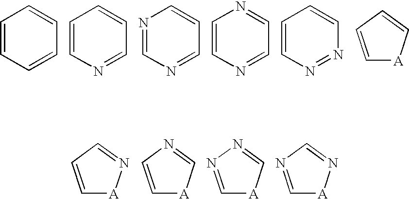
C1=CC=CC=C1.C1=CN=CC=C1.N1=CN=CC=C1.C1=CN=CC=N1.C1=CN=NC=C1.C1=CC=C[A]1.C1=CC=N[A]1.C1=CN=C[A]1.C1=NN=C[A]1.C1=NC=N[A]1
